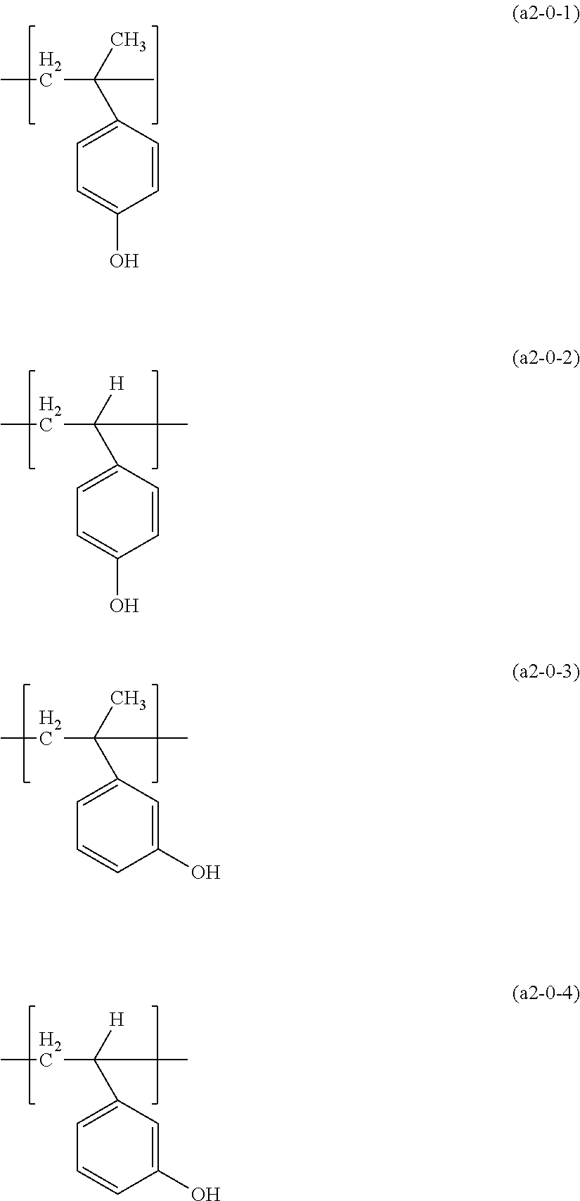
C1=C(C(C)(CC)C)C=CC(O)=C1.C1=C(C([H])(CC)C)C=CC(O)=C1.C1=C(C([H])(CC)C)C=C(O)C=C1.C1=C(C(C)(CC)C)C=C(O)C=C1
